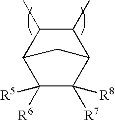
C1(C)C(C)C2C([R6])([R5])C([R7])([R8])C1C2
